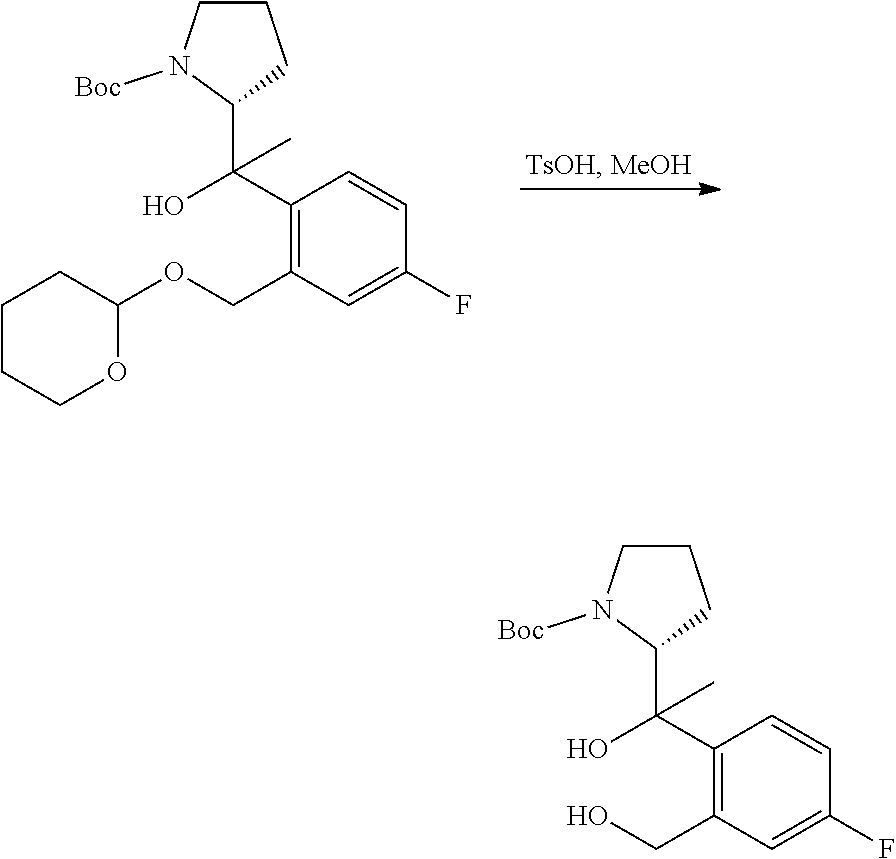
C1(C(C2CCCN2[Boc])(O)C)=C(COC2CCCCO2)C=C(F)C=C1.C1(C(C2CCCN2[Boc])(O)C)=C(CO)C=C(F)C=C1
